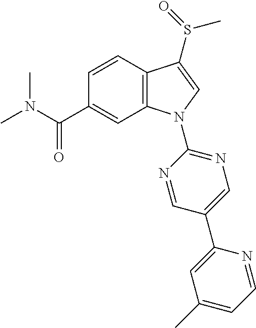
C(C1=CC2=C(C=C1)C(S(C)=O)=CN2C1=NC=C(C2=CC(C)=CC=N2)C=N1)(=O)N(C)C
